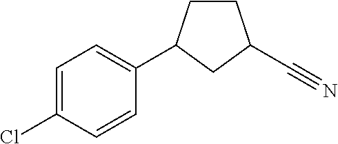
C1=C(Cl)C=CC(C2CCC(C#N)C2)=C1
